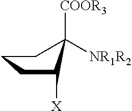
[NR1R2]C1([COOR3])CCCC1[X]
